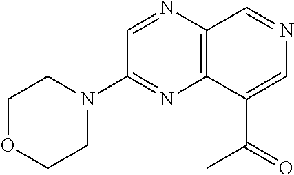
N1=CC(N2CCOCC2)=NC2=C1C=NC=C2C(=O)C
